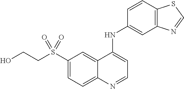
C1(S(CCO)(=O)=O)=CC=C2C(=C1)C(NC1=CC3=C(C=C1)SC=N3)=CC=N2
